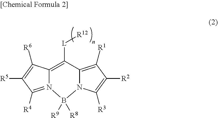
N12=C([R4])C([R5])=C([R6])C1=C([L][R12])C1=C([R1])C([R2])=C([R3])N1B2([R9])[R8]
